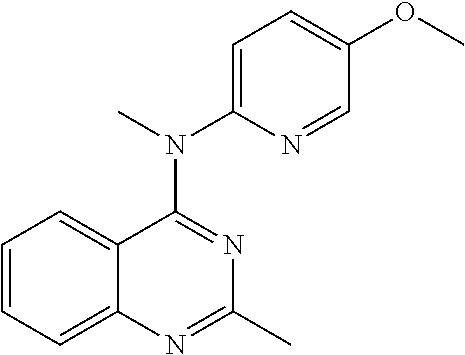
C12=CC=CC=C1N=C(C)N=C2N(C1=CC=C(OC)C=N1)C
